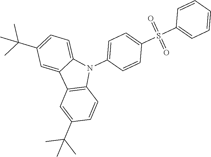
C1(C(C)(C)C)=CC2=C(C=C1)N(C1=CC=C(S(=O)(=O)C3=CC=CC=C3)C=C1)C1=CC=C(C(C)(C)C)C=C21
